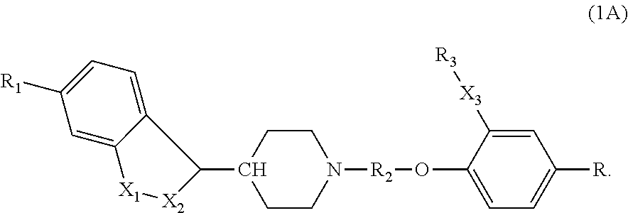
C1CC(C2C3=CC=C([R1])C=C3[X1][X2]2)CCN1[R2]OC1=CC=C([R])C=C1[X3][R3]
